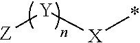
[Z][Y][X]*
